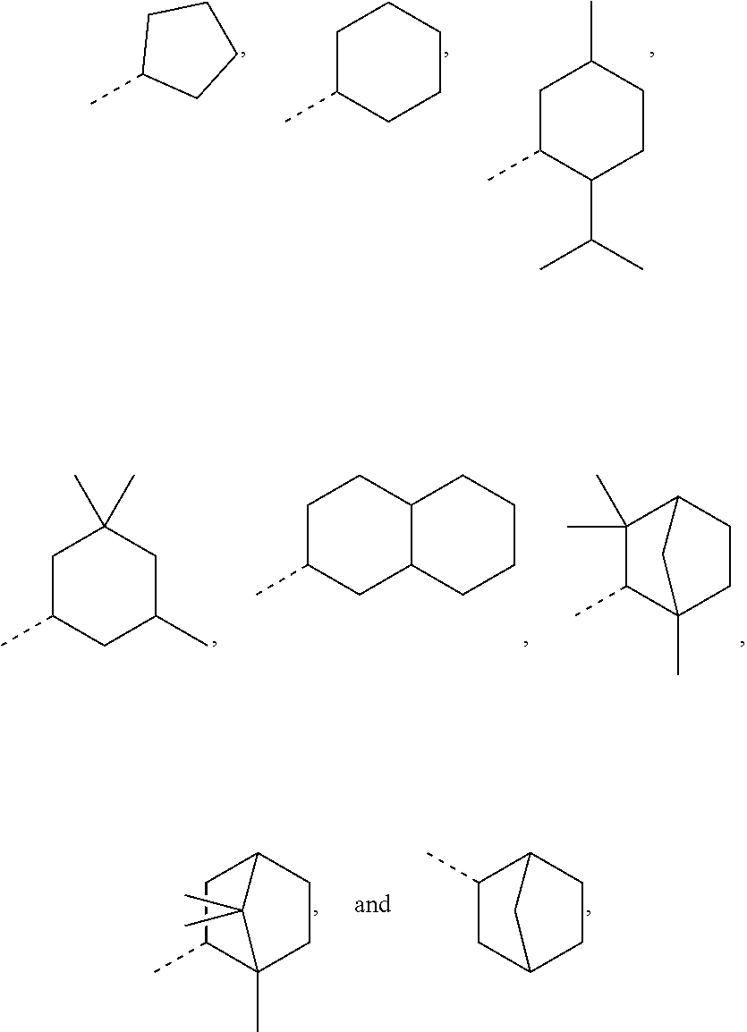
CC1C(C(C)C)CCC(C)C1.CC1CCCCC1.CC1CCCC1.C1C2CCC(C1C)C2.CC1C2(C)CCC(C1)C2(C)C.CC1C2(C)CCC(C1(C)C)C2.CC1CC2C(CC1)CCCC2.CC1CC(C)CC(C)(C)C1
